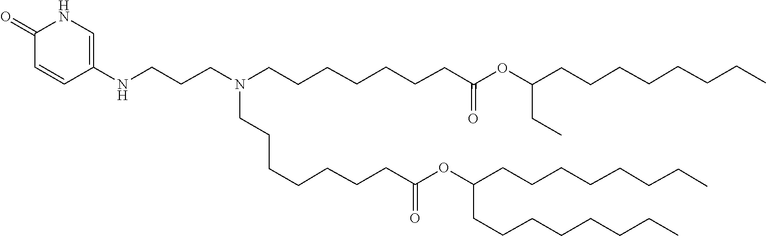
C(C(=O)OC(CCCCCCCC)CCCCCCCC)CCCCCCN(CCCCCCCC(=O)OC(CC)CCCCCCCC)CCCNC1=CNC(=O)C=C1
